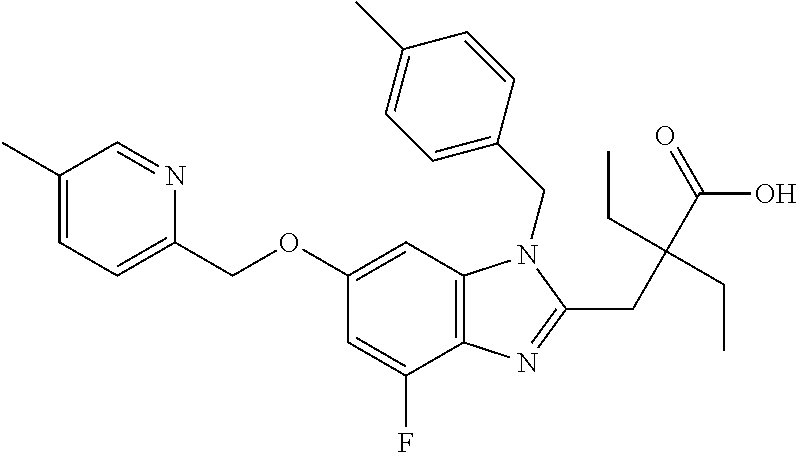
CC1=CC=C(COC2=CC3=C(C(F)=C2)N=C(CC(C(O)=O)(CC)CC)N3CC2=CC=C(C)C=C2)N=C1
